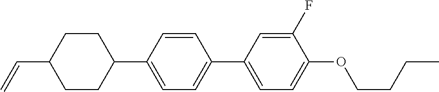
C1CC(C=C)CCC1C1=CC=C(C2=CC=C(OCCCC)C(F)=C2)C=C1
